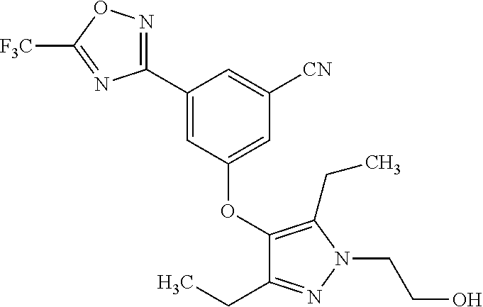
C1(C2=NOC([F3C])=N2)=CC(OC2=C(CC)N(CCO)N=C2CC)=CC([CN])=C1
